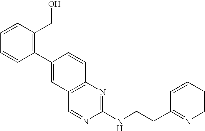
C1(C2=CC3=C(C=C2)N=C(NCCC2=NC=CC=C2)N=C3)=C(CO)C=CC=C1
